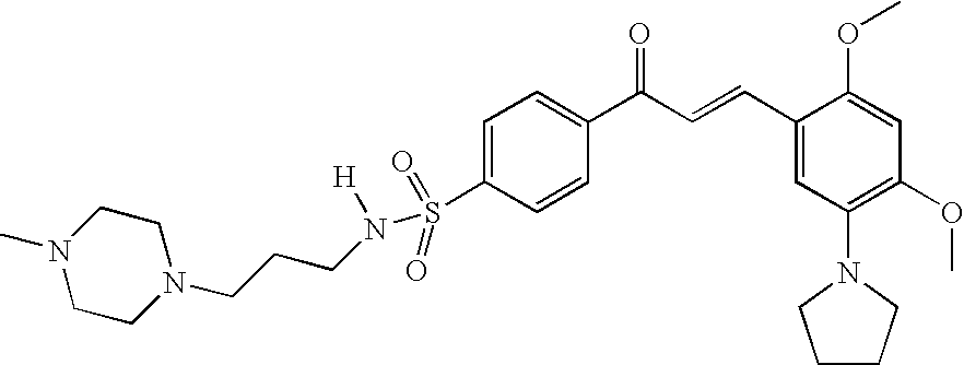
C1=CC(C(C=CC2=CC(N3CCCC3)=C(OC)C=C2OC)=O)=CC=C1S(=O)(N([H])CCCN1CCN(C)CC1)=O
